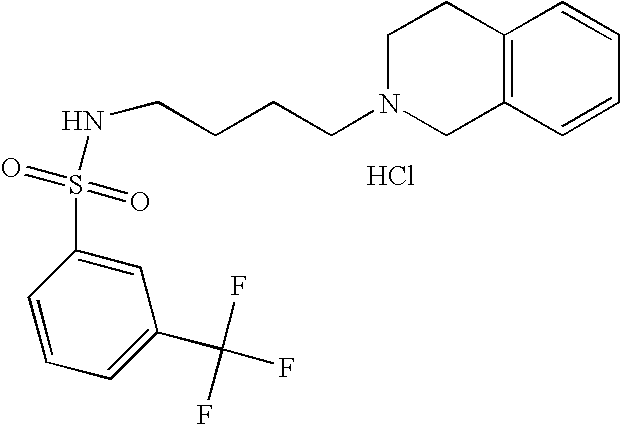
C12=C(C=CC=C1)CN(CCCCNS(C1=CC(C(F)(F)F)=CC=C1)(=O)=O)CC2.Cl
